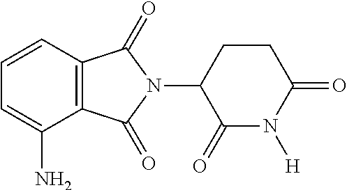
C1=C(N)C2=C(C=C1)C(=O)N(C1C(=O)N([H])C(=O)CC1)C2=O
